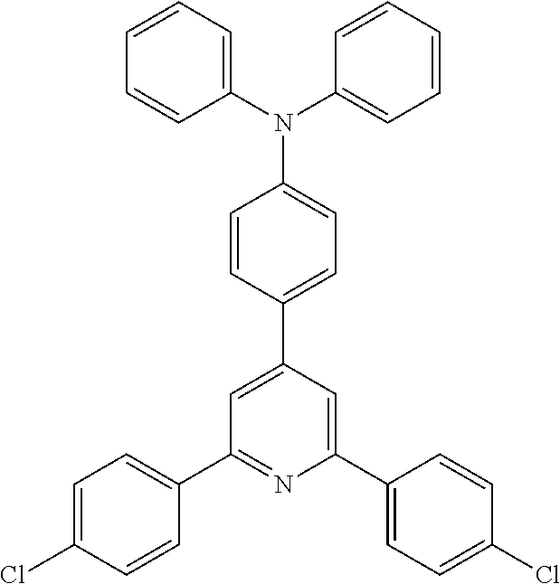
C1=C(Cl)C=CC(C2=NC(C3=CC=C(Cl)C=C3)=CC(C3=CC=C(N(C4=CC=CC=C4)C4=CC=CC=C4)C=C3)=C2)=C1
